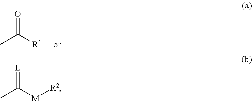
CC([R1])=O.CC([M][R2])=[L]
